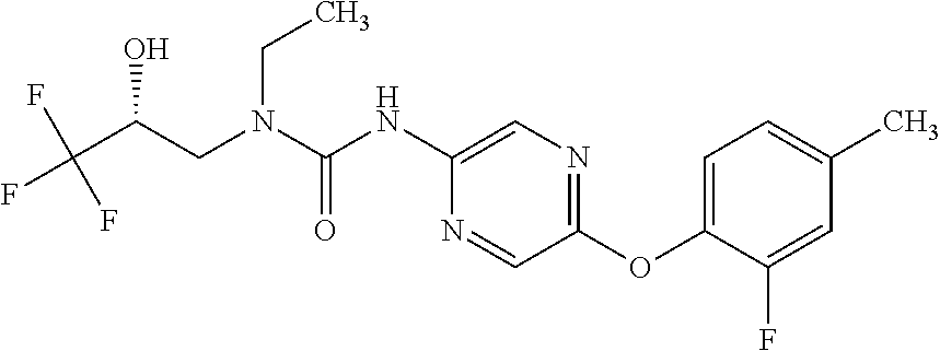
C(C(F)(F)F)(O)CN(CC)C(=O)NC1=CN=C(OC2=CC=C(C)C=C2F)C=N1
